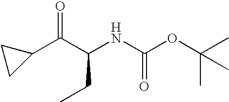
C1(C(C(NC(OC(C)(C)C)=O)CC)=O)CC1
